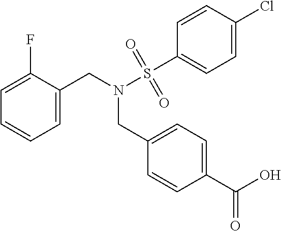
C1=C(CN(S(=O)(=O)C2=CC=C(Cl)C=C2)CC2=CC=C(C(O)=O)C=C2)C(F)=CC=C1
